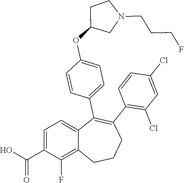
C1=C(C(O)=O)C(F)=C2C(=C1)C(C1=CC=C(OC3CN(CCCF)CC3)C=C1)=C(C1=C(Cl)C=C(Cl)C=C1)CCC2
